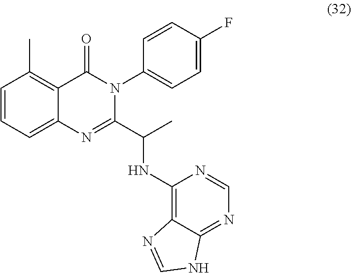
C1=CC=C2C(=C1C)C(=O)N(C1=CC=C(F)C=C1)C(C(NC1=C3C(=NC=N1)NC=N3)C)=N2
